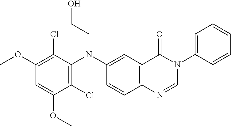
C1(OC)=C(Cl)C(N(C2=CC3=C(C=C2)N=CN(C2=CC=CC=C2)C3=O)CCO)=C(Cl)C(OC)=C1
